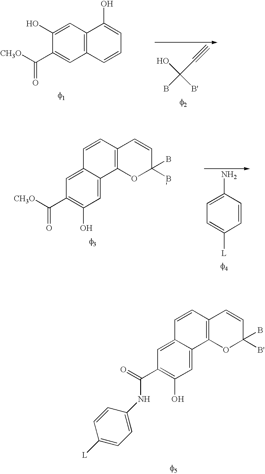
C12=C(C=C(O)C(C([CH3O])=O)=C1)C(O)=CC=C2.OC(B)(C#C)[B'].C12=C(OC([B'])(B)C=C1)C1=CC(O)=C(C([CH3O])=O)C=C1C=C2.C1=CC(N)=CC=C1[L].C12=C(OC([B'])(B)C=C1)C1=CC(O)=C(C(=O)NC3=CC=C([L])C=C3)C=C1C=C2
